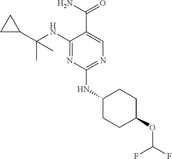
C1(NC(C2CC2)(C)C)=NC(NC2CCC(OC(F)F)CC2)=NC=C1C(N)=O
